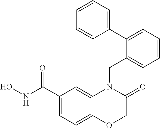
C1(C(NO)=O)=CC=C2C(=C1)N(CC1=CC=CC=C1C1=CC=CC=C1)C(=O)CO2
